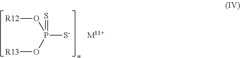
[R12]OP(O[R13])([S-])=S.[M11+]
